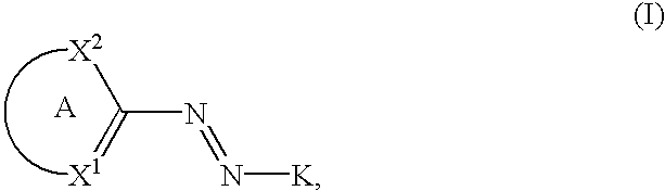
[A].N(C([X2])=[X1])=N[K]
